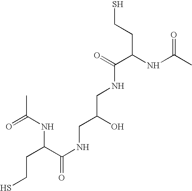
SCCC(NC(C)=O)C(=O)NCC(CNC(C(NC(C)=O)CCS)=O)O
